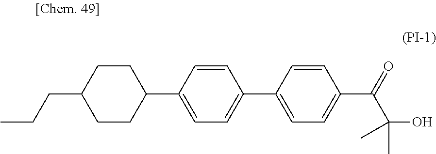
C1(C2=CC=C(C3=CC=C(C(=O)C(O)(C)C)C=C3)C=C2)CCC(CCC)CC1
